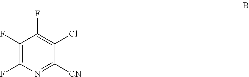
C1(F)=C(F)N=C([CN])C(Cl)=C1F
